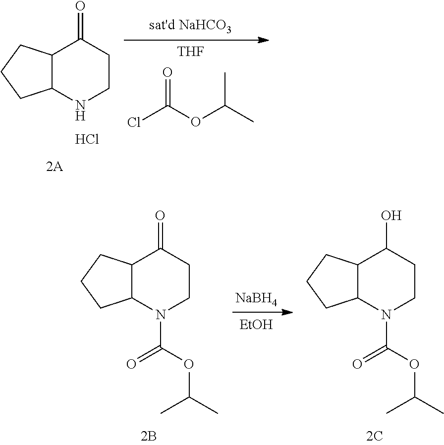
C12C(NCCC1=O)CCC2.Cl.[THF].ClC(=O)OC(C)C.C12C(N(C(=O)OC(C)C)CCC1=O)CCC2.[NaBH4].[EtOH].C12C(N(C(=O)OC(C)C)CCC1O)CCC2
